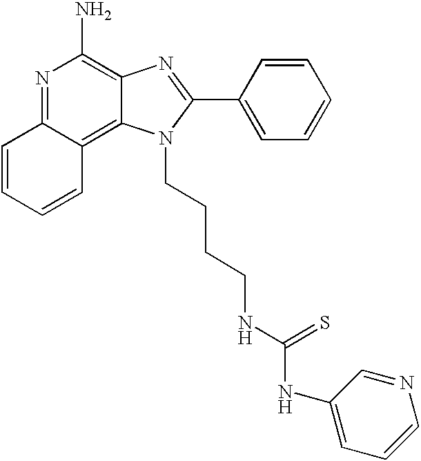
N1=C2C(=C3C(=C1N)N=C(C1=CC=CC=C1)N3CCCCNC(=S)NC1=CC=CN=C1)C=CC=C2
